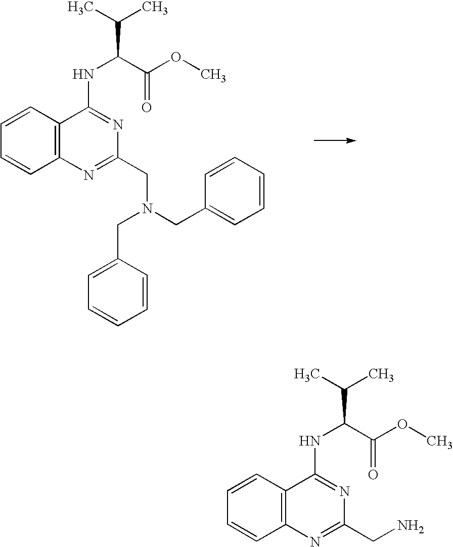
C1=CC2=C(C=C1)C(NC(C(C)C)C(OC)=O)=NC(CN(CC1=CC=CC=C1)CC1=CC=CC=C1)=N2.C1=CC2=C(C=C1)C(NC(C(C)C)C(OC)=O)=NC(CN)=N2
